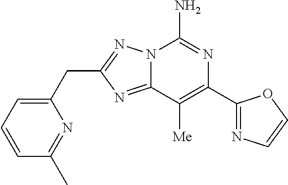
C12=NC(CC3=CC=CC(C)=N3)=NN1C(N)=NC(C1=NC=CO1)=C2[Me]
